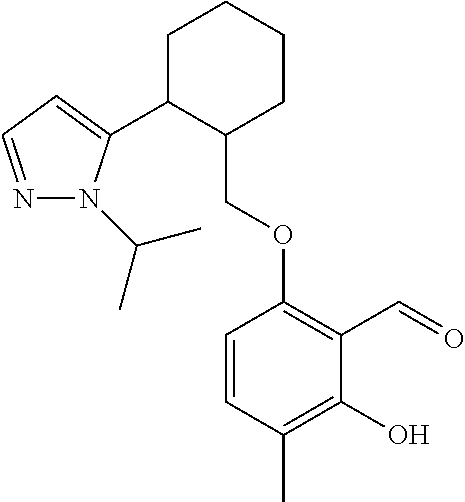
C1C(C2=CC=NN2C(C)C)C(COC2=C(C=O)C(O)=C(C)C=C2)CCC1
